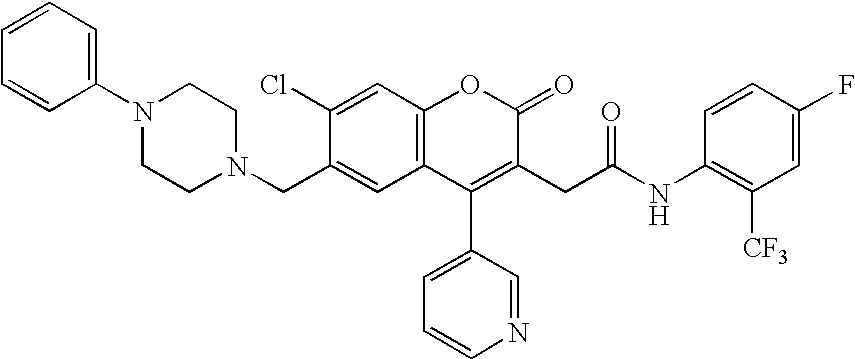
C1=C(CN2CCN(C3=CC=CC=C3)CC2)C(Cl)=CC2=C1C(C1=CC=CN=C1)=C(CC(=O)NC1=C([CF3])C=C(F)C=C1)C(=O)O2
